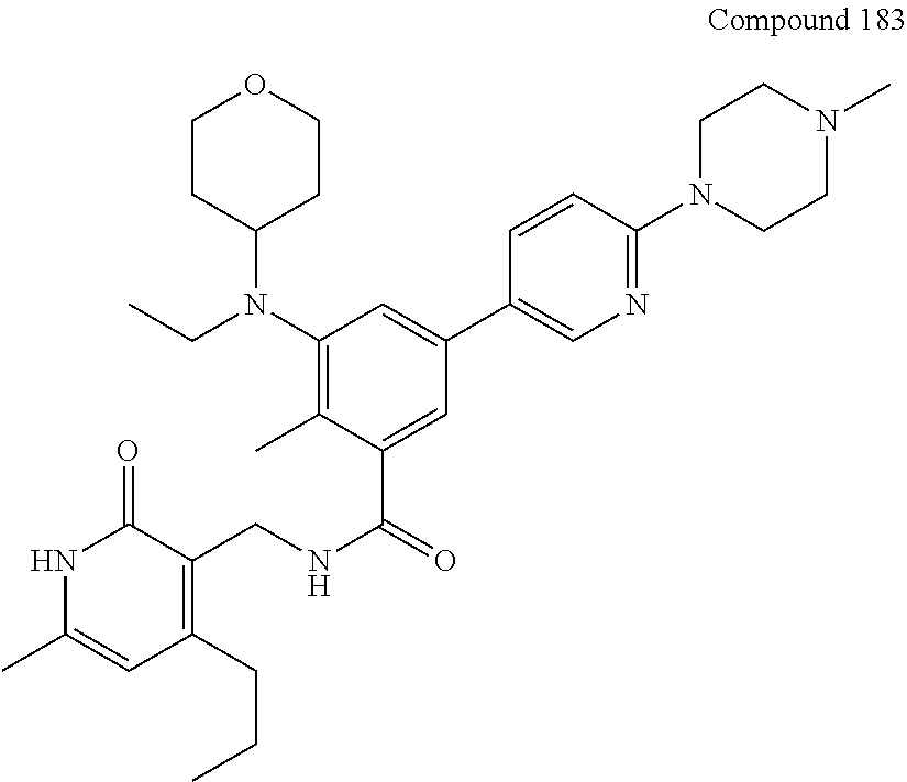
O1CCC(N(C2=C(C)C(C(=O)NCC3=C(CCC)C=C(C)NC3=O)=CC(C3=CN=C(N4CCN(C)CC4)C=C3)=C2)CC)CC1
